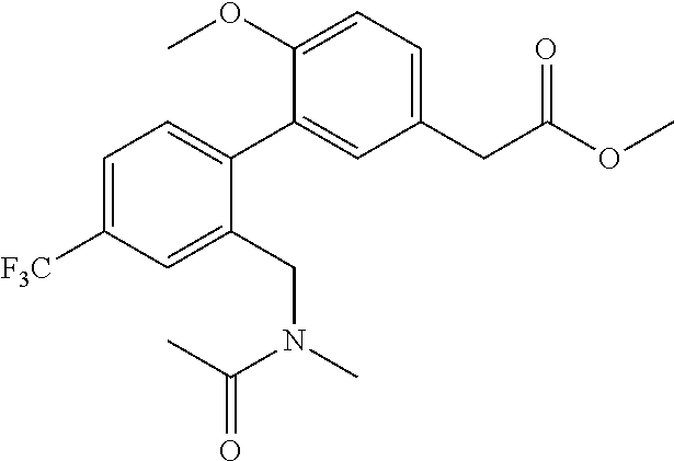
C1=C([F3C])C=C(CN(C)C(C)=O)C(C2=CC(CC(OC)=O)=CC=C2OC)=C1
